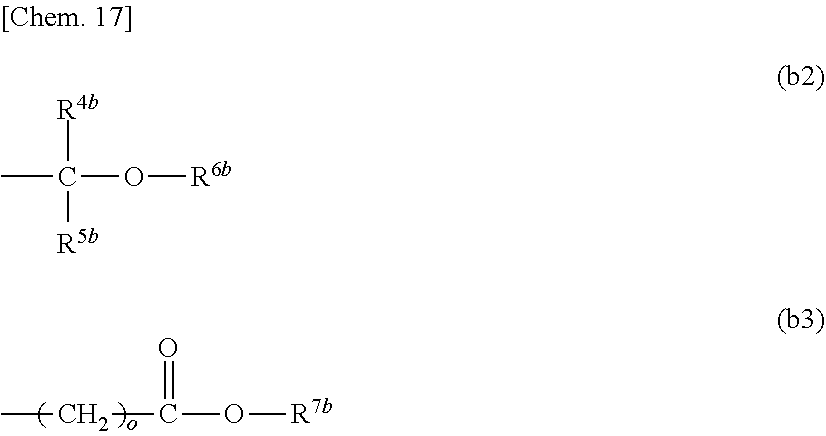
C(C(O[R7b])=O)C.CC(O[R6b])([R4b])[R5b]
